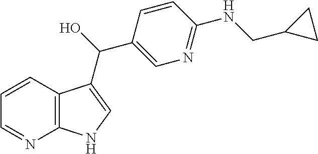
C12=C(C=CC=N1)C(C(O)C1=CN=C(NCC3CC3)C=C1)=CN2
